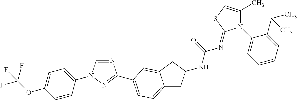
C1=CC(N2C=NC(C3=CC=C4CC(NC(=O)N=C5N(C6=CC=CC=C6C(C)C)C(C)=CS5)CC4=C3)=N2)=CC=C1OC(F)(F)F
